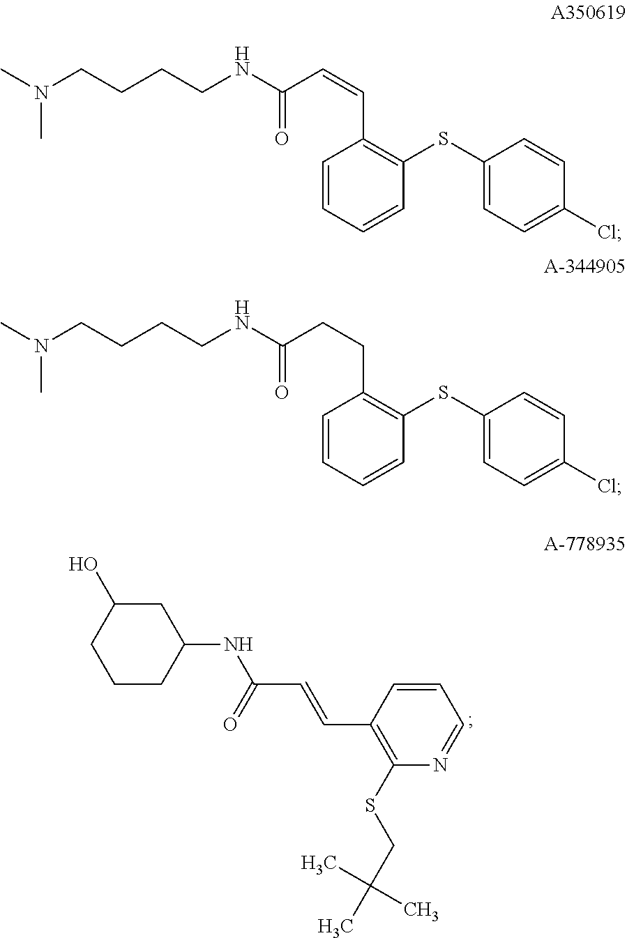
C1CC(NC(C=CC2=C(SCC(C)(C)C)N=CC=C2)=O)CC(O)C1.N(C)(C)CCCCNC(C=CC1=C(SC2=CC=C(Cl)C=C2)C=CC=C1)=O.N(C)(C)CCCCNC(CCC1=C(SC2=CC=C(Cl)C=C2)C=CC=C1)=O
